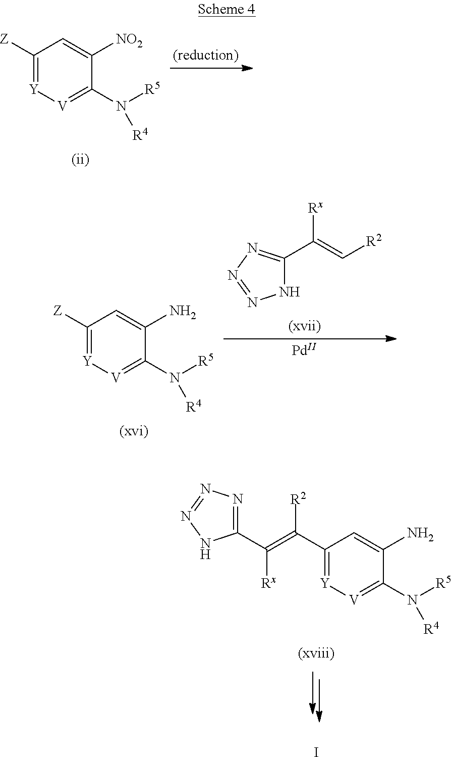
C1([Z])=[Y][V]=C(N([R5])[R4])C([NO2])=C1.C1([Z])=[Y][V]=C(N([R5])[R4])C(N)=C1.N1C(C(=C[R2])[Rx])=NN=N1.[Pd].C1(C(=C(C2=NN=NN2)[Rx])[R2])=[Y][V]=C(N([R5])[R4])C(N)=C1.I
